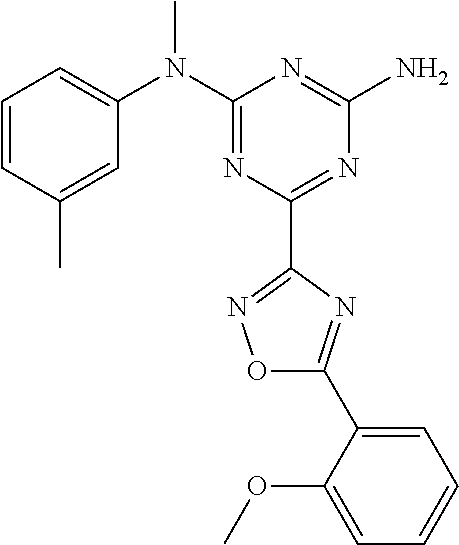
C1=CC(C)=CC(N(C2=NC(C3=NOC(C4=CC=CC=C4OC)=N3)=NC(N)=N2)C)=C1
